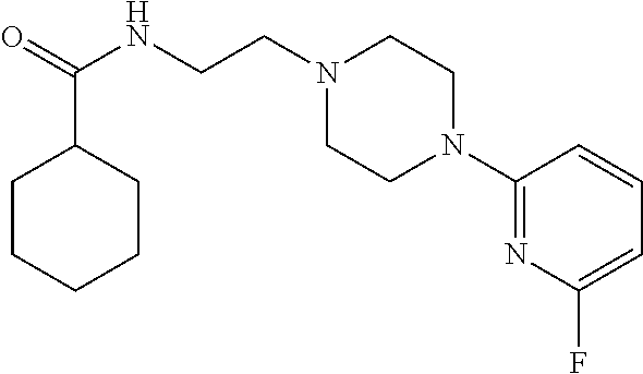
N1(CCNC(=O)C2CCCCC2)CCN(C2=NC(F)=CC=C2)CC1
